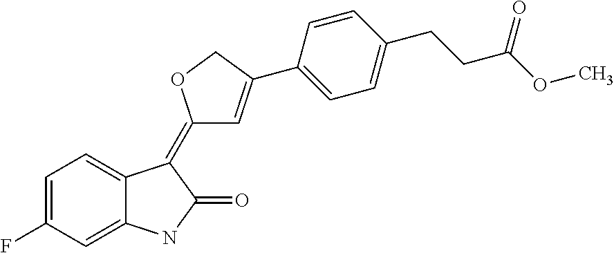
C1=C(F)C=C2C(=C1)C(=C1C=C(C3=CC=C(CCC(OC)=O)C=C3)CO1)C(=O)N2
